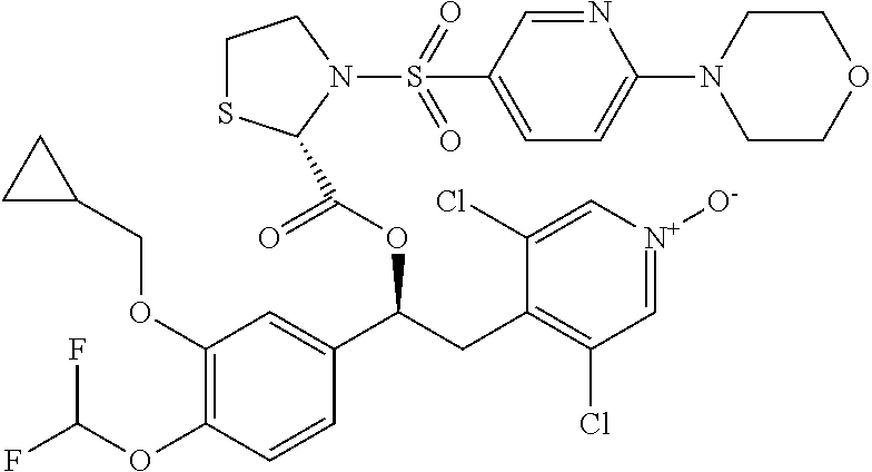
C1(OCC2CC2)=C(OC(F)F)C=CC(C(CC2=C(Cl)C=[N+]([O-])C=C2Cl)OC(=O)C2SCCN2S(=O)(=O)C2=CC=C(N3CCOCC3)N=C2)=C1
